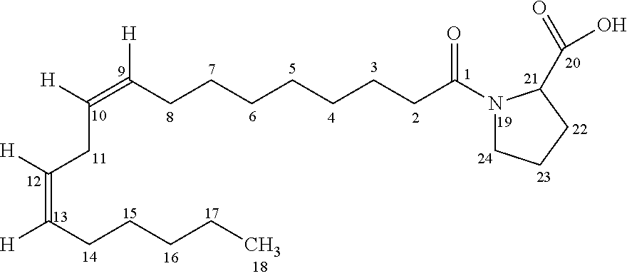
C(=C(CCCCCCCC(N1CCCC1C(=O)O)=O)[H])([H])CC([H])=C(CCCCC)[H]
